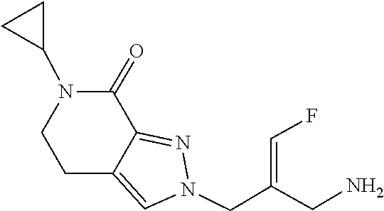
N1=C2C(=CN1CC(=CF)CN)CCN(C1CC1)C2=O
